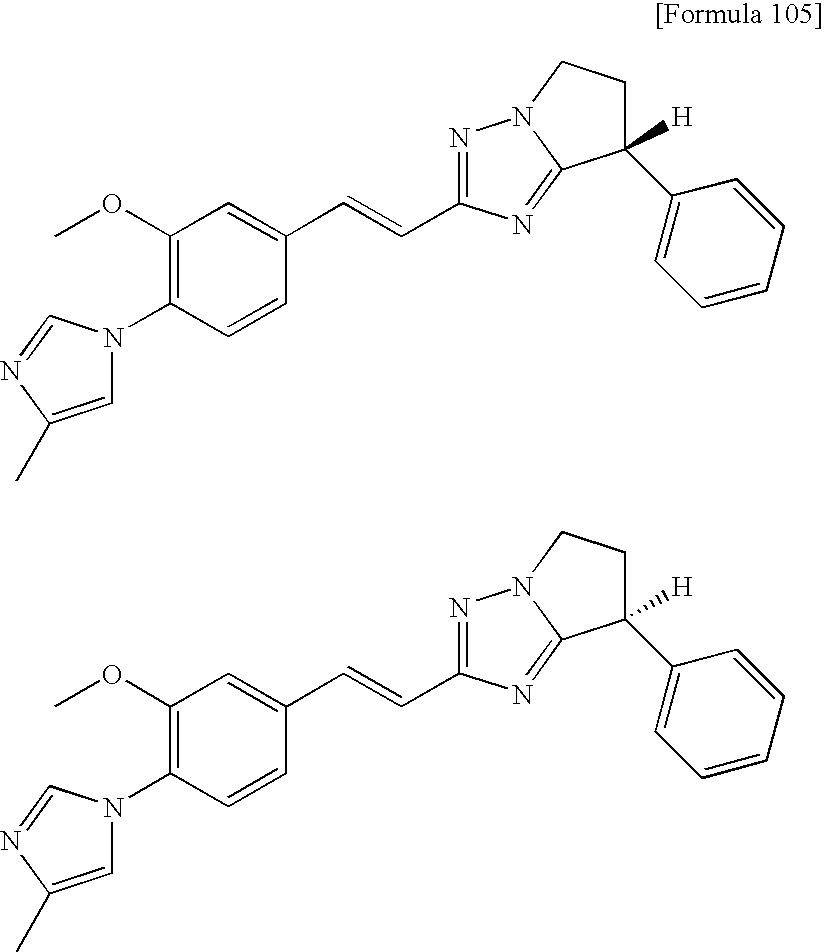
C1=C(C)N=CN1C1=C(OC)C=C(C=CC2=NN3C(=N2)C(C2=CC=CC=C2)([H])CC3)C=C1.C1=C(C)N=CN1C1=C(OC)C=C(C=CC2=NN3C(=N2)C(C2=CC=CC=C2)([H])CC3)C=C1
